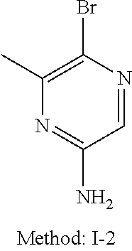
C1=NC(Br)=C(C)N=C1N
